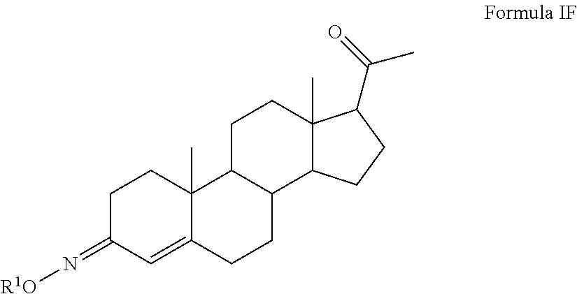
C1C(=N[R1O])C=C2C(C)(C1)C1C(CC2)C2C(C)(CC1)C(C(=O)C)CC2
